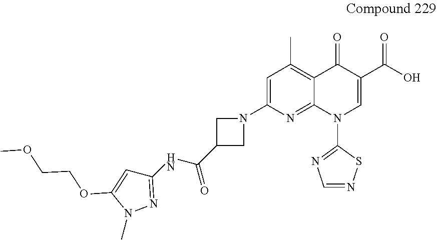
C1=C(N2CC(C(NC3=NN(C)C(OCCOC)=C3)=O)C2)N=C2C(=C1C)C(=O)C(C(O)=O)=CN2C1=NC=NS1
